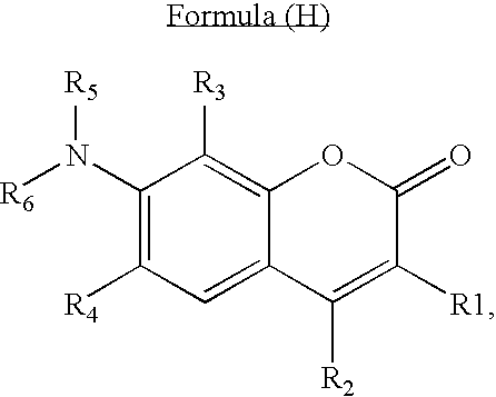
[R6]N(C1=C([R4])C=C2C(=C1[R3])OC(=O)C([R1])=C2[R2])[R5]
